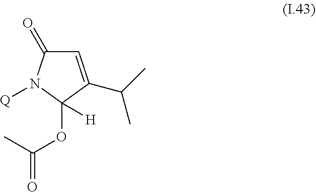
C1=C(C(C)C)C(OC(C)=O)([H])N([Q])C1=O
